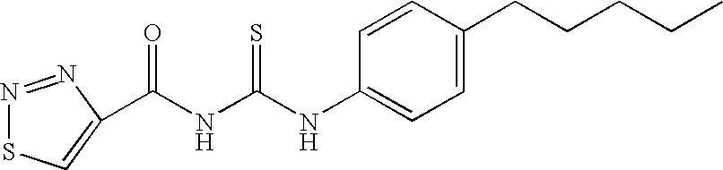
C1=CC(NC(NC(=O)C2=CSN=N2)=S)=CC=C1CCCCC
